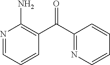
N1=CC=CC(C(C2=NC=CC=C2)=O)=C1N
